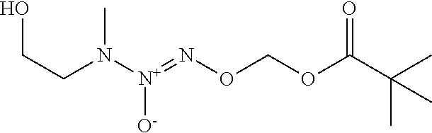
C(N([N+](=NOCOC(C(C)(C)C)=O)[O-])C)CO
